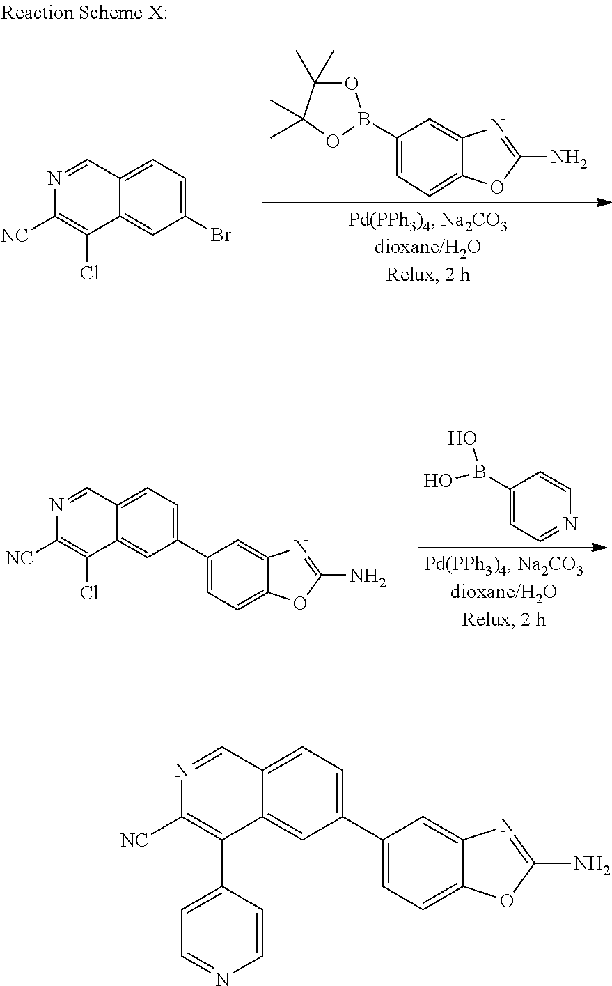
C1(B2OC(C)(C)C(C)(C)O2)=CC=C2C(=C1)N=C(N)O2.N1=CC2=CC=C(Br)C=C2C(Cl)=C1[NC].C1(B(O)O)=CC=NC=C1.N1=CC2=CC=C(C3=CC=C4C(=C3)N=C(N)O4)C=C2C(Cl)=C1[NC].N1=CC2=CC=C(C3=CC=C4C(=C3)N=C(N)O4)C=C2C(C2=CC=NC=C2)=C1[NC]
